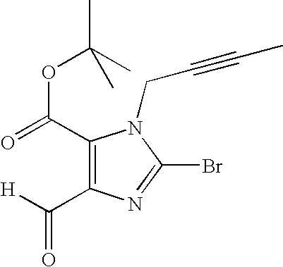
C1(C(=O)OC(C)(C)C)=C(C([H])=O)N=C(Br)N1CC#CC
